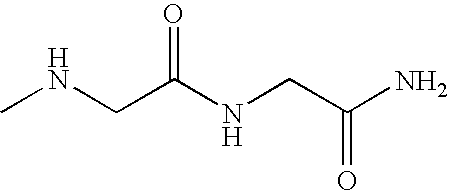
CNCC(NCC(N)=O)=O
